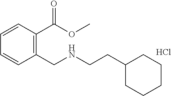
C1=CC(C(OC)=O)=C(CNCCC2CCCCC2)C=C1.Cl
